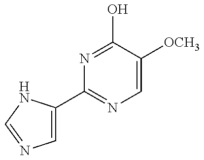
C1=C(C2=NC=C([OCH3])C(O)=N2)NC=N1
